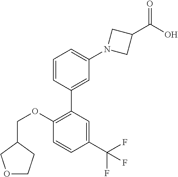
C1=CC(C2=C(OCC3COCC3)C=CC(C(F)(F)F)=C2)=CC(N2CC(C(O)=O)C2)=C1
